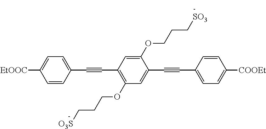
C1=CC(C#CC2=C(OCCC[O3S])C=C(C#CC3=CC=C([COOEt])C=C3)C(OCCC[SO3])=C2)=CC=C1[EtOOC]
